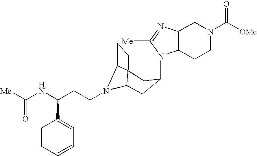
N1(C2CC3N(CCC(NC([Me])=O)C4=CC=CC=C4)C4C3(CC4)C2)C2=C(N=C1[Me])CN(C([OMe])=O)CC2
